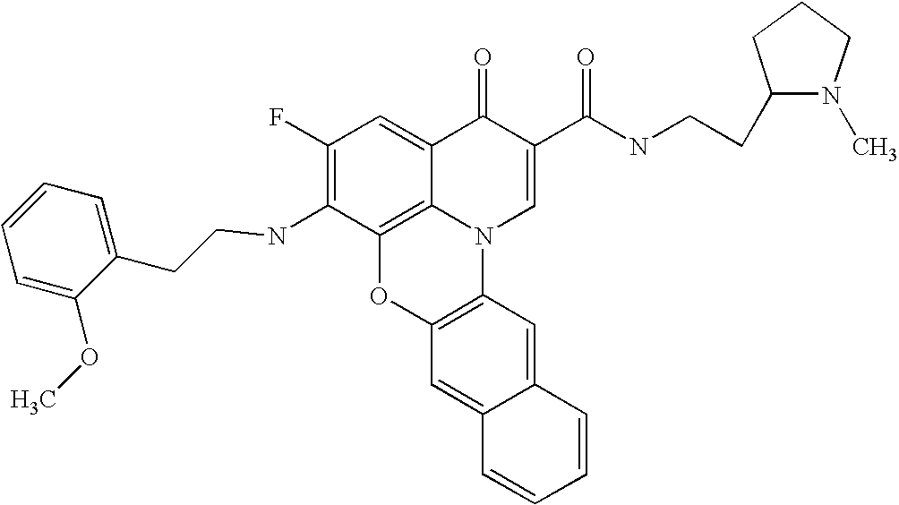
C1(F)=C(NCCC2=CC=CC=C2OC)C2=C3C(=C1)C(=O)C(C(NCCC1N(C)CCC1)=O)=CN3C1=C(O2)C=C2C(=C1)C=CC=C2
